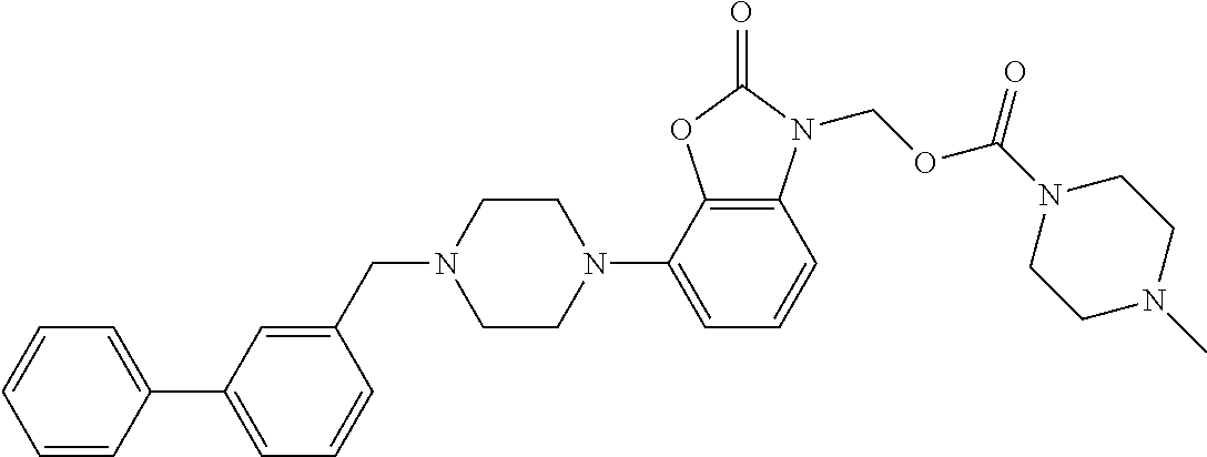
C1=CC(C2=CC=CC(CN3CCN(C4=CC=CC5=C4OC(=O)N5COC(N4CCN(C)CC4)=O)CC3)=C2)=CC=C1
